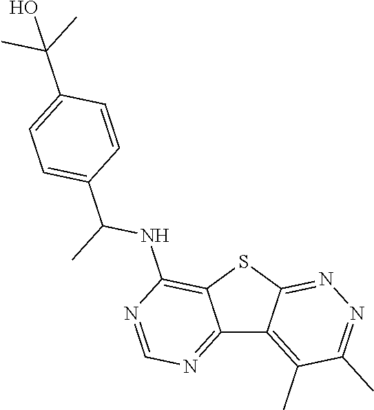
C12=NC=NC(NC(C)C3=CC=C(C(C)(C)O)C=C3)=C1SC1=NN=C(C)C(C)=C21
